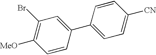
C1=CC(C2=CC=C([CN])C=C2)=CC(Br)=C1[MeO]
